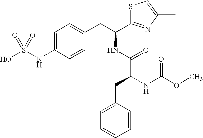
C1=C(NS(O)(=O)=O)C=CC(CC(NC(C(NC(OC)=O)CC2=CC=CC=C2)=O)C2=NC(C)=CS2)=C1
